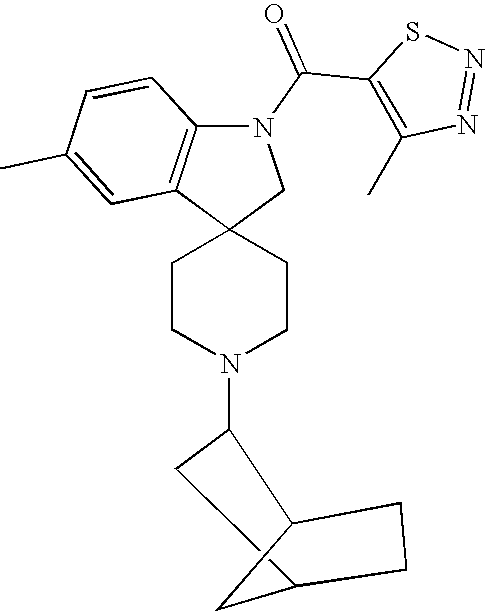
C1CN(C2CC3CC2CC3)CCC12CN(C(=O)C1=C(C)N=NS1)C1=C2C=C(C)C=C1
